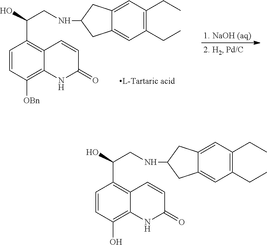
C1=CC([OBn])=C2C(=C1C(O)CNC1CC3=CC(CC)=C(CC)C=C3C1)C=CC(=O)N2.[L-Tartaric acid].C1=CC(O)=C2C(=C1C(O)CNC1CC3=CC(CC)=C(CC)C=C3C1)C=CC(=O)N2
